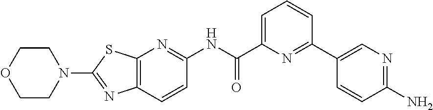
C12=C(C=CC(NC(C3=CC=CC(C4=CN=C(N)C=C4)=N3)=O)=N1)N=C(N1CCOCC1)S2
